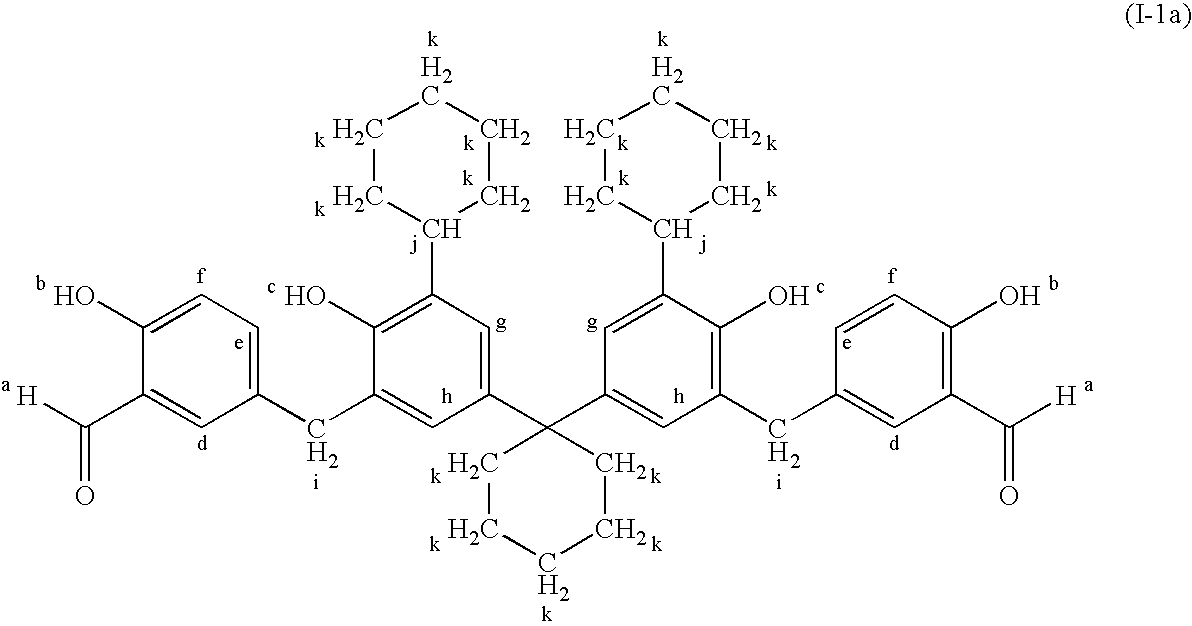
C1(CC2=CC(C3(C4=CC(CC5=CC(C([H])=O)=C(O)C=C5)=C(O)C(C5CCCCC5)=C4)CCCCC3)=CC(C3CCCCC3)=C2O)=CC=C(O)C(C([H])=O)=C1
